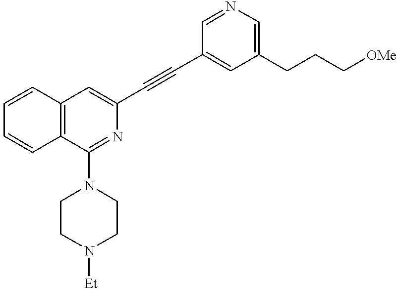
C1=CC2=C(C=C1)C(N1CCN([Et])CC1)=NC(C#CC1=CC(CCC[OMe])=CN=C1)=C2
